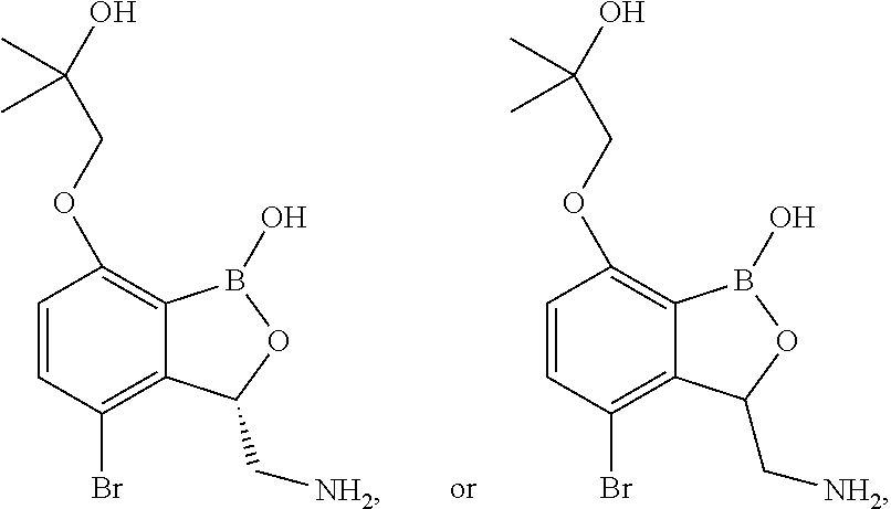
C1=CC(Br)=C2C(=C1OCC(O)(C)C)B(O)OC2C[NH2].C1=CC(Br)=C2C(=C1OCC(O)(C)C)B(O)OC2C[NH2]
